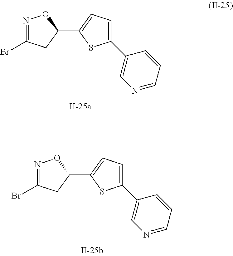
N1=C(Br)CC(C2=CC=C(C3=CN=CC=C3)S2)O1.N1=C(Br)CC(C2=CC=C(C3=CN=CC=C3)S2)O1
